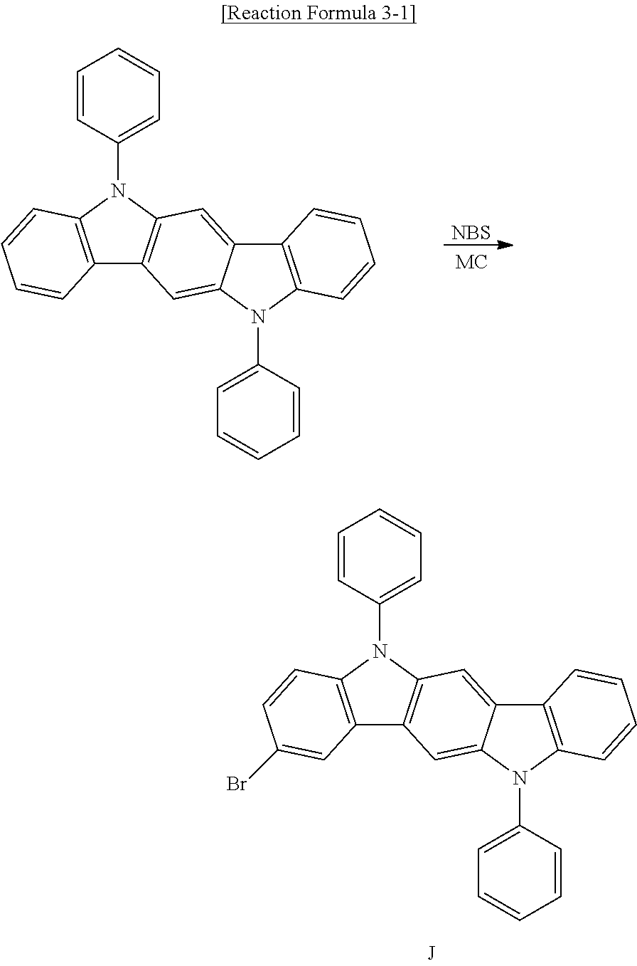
[NBS].C12=C(N(C3=CC=CC=C3)C3=C1C=C1C(=C3)C3=C(N1C1=CC=CC=C1)C=CC=C3)C=CC=C2.C12=C(N(C3=CC=CC=C3)C3=C1C=C1C(=C3)C3=C(N1C1=CC=CC=C1)C=CC=C3)C=CC(Br)=C2
